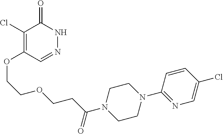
C1(Cl)=C(OCCOCCC(N2CCN(C3=NC=C(Cl)C=C3)CC2)=O)C=NNC1=O
